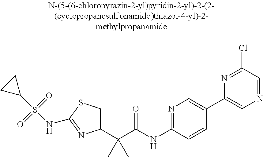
C1(C(C(NC2=NC=C(C3=CN=CC(Cl)=N3)C=C2)=O)(C)C)=CSC(NS(C2CC2)(=O)=O)=N1
